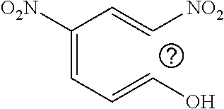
C(=CC=CO)(C=C[NO2])[O2N]
